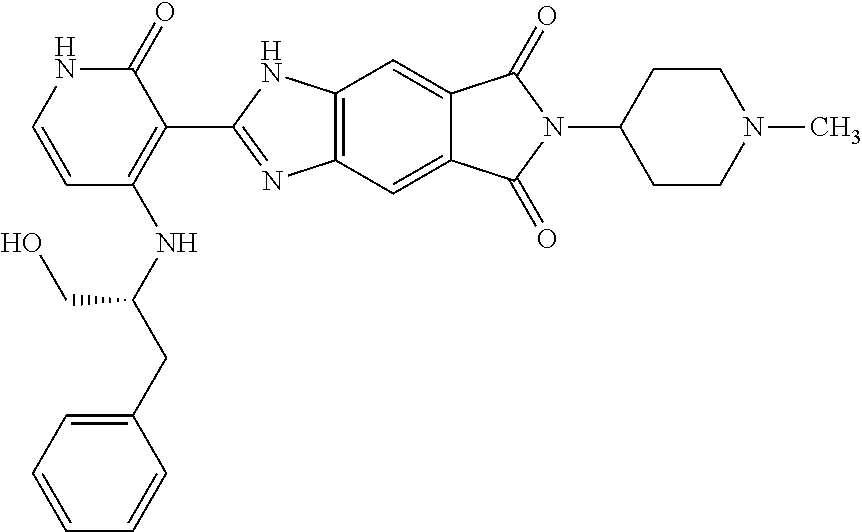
C12=C(C=C3C(=C1)C(=O)N(C1CCN(C)CC1)C3=O)N=C(C1=C(NC(CC3=CC=CC=C3)CO)C=CNC1=O)N2
